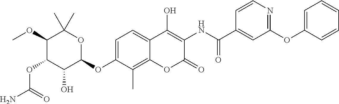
NC(=O)OC1C(O)C(OC2=CC=C3C(=C2C)OC(=O)C(NC(=O)C2=CC(OC4=CC=CC=C4)=NC=C2)=C3O)OC(C)(C)C1OC
